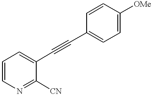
C1=CN=C([CN])C(C#CC2=CC=C([OMe])C=C2)=C1
